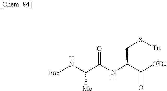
C(C(=O)[OtBu])(NC(C(N[Boc])[Me])=O)CS[Trt]
